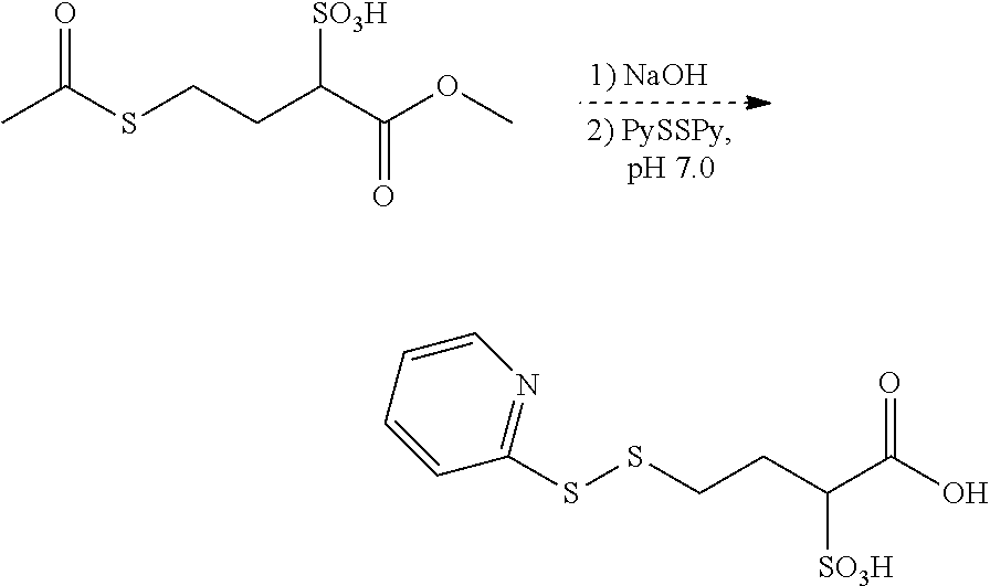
S(CCC(C(OC)=O)[SO3H])C(C)=O.C1=CC=CC(SSCCC(C(O)=O)[SO3H])=N1
